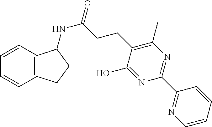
C12=C(C=CC=C1)C(NC(=O)CCC1=C(C)N=C(C3=NC=CC=C3)N=C1O)CC2
